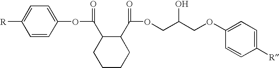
C1=CC(OC(C2CCCCC2C(OCC(COC2=CC=C([R])C=C2)O)=O)=O)=CC=C1[R]
